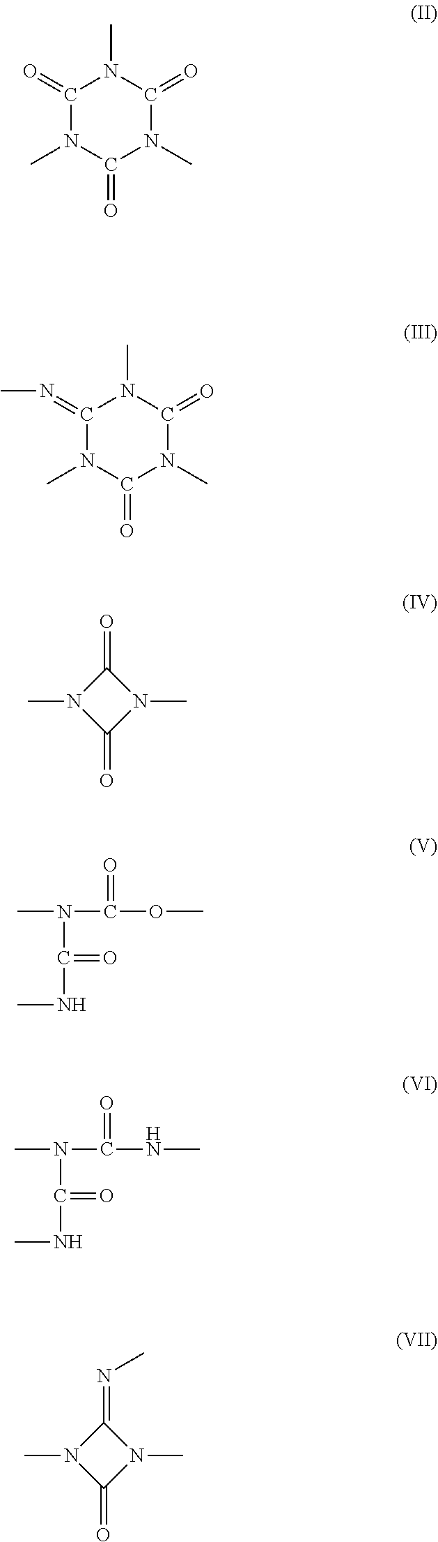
C1(=O)N(C)C(=O)N(C)C(=O)N1C.C1(=NC)N(C)C(=O)N(C)C(=O)N1C.C1(=O)N(C)C(=O)N1C.CN(C(=O)NC)C(OC)=O.CN(C(=O)NC)C(NC)=O.C1(=O)N(C)C(=NC)N1C
